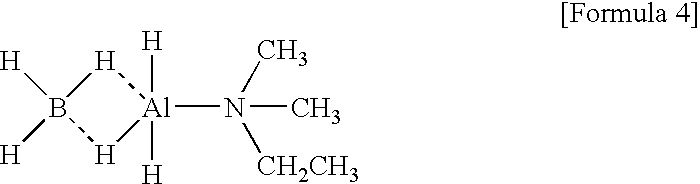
[H]1[Al]([H])([H])(N(C)([CH2CH3])C)[H]B1([H])[H]
